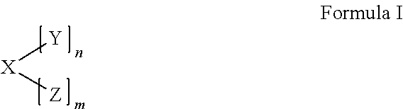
[X]([Y])[Z]
